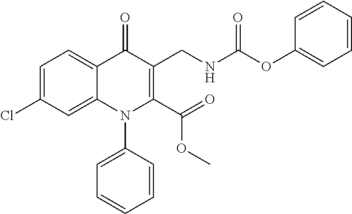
C1=C(Cl)C=C2C(=C1)C(=O)C(CNC(OC1=CC=CC=C1)=O)=C(C(=O)OC)N2C1=CC=CC=C1
